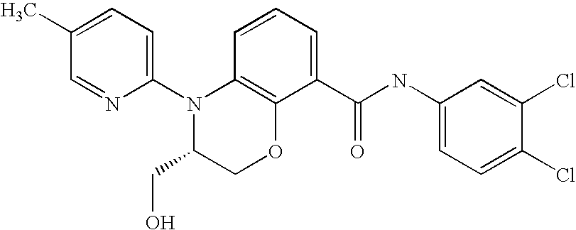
C1(N2C(CO)COC3=C2C=CC=C3C(NC2=CC=C(Cl)C(Cl)=C2)=O)=CC=C(C)C=N1
